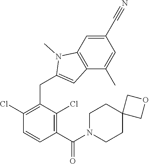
C1(Cl)=C(CC2=CC3=C(N2C)C=C(C#N)C=C3C)C(Cl)=C(C(=O)N2CCC3(CC2)COC3)C=C1
